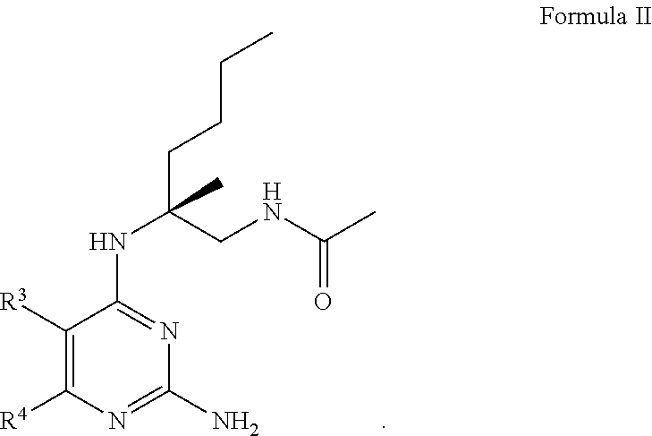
C1([R3])=C([R4])N=C(N)N=C1NC(CNC(C)=O)(CCCC)C
